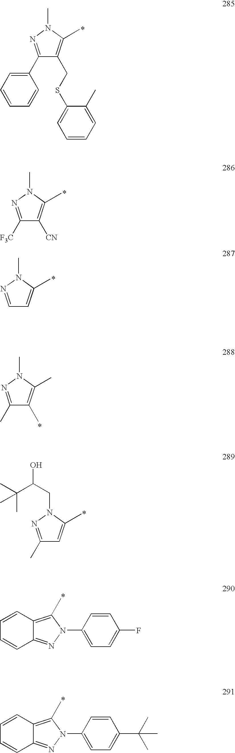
C1(C2=CC=CC=C2)=NN(C)C(C)=C1CSC1=CC=CC=C1C.C1([F3C])=NN(C)C(C)=C1[CN].C1=NN(C)C(C)=C1.C1(C)=NN(C)C(C)=C1C.C1(C)=NN(CC(O)C(C)(C)C)C(C)=C1.C12=C(C)N(C3=CC=C(F)C=C3)N=C1C=CC=C2.C12=C(C)N(C3=CC=C(C(C)(C)C)C=C3)N=C1C=CC=C2
